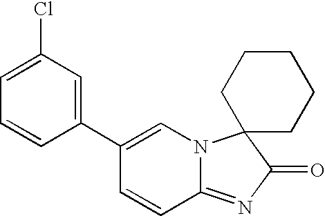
C12=NC(=O)C3(N1C=C(C1=CC(Cl)=CC=C1)C=C2)CCCCC3
